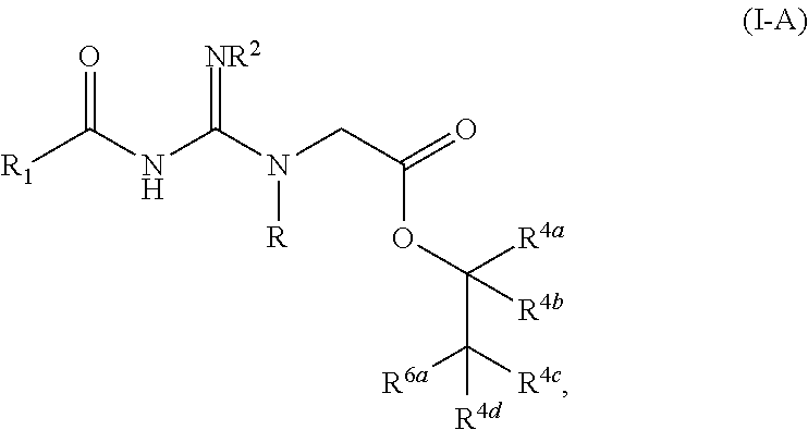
[R1]C(NC(N(CC(OC(C([R6a])([R4c])[R4d])([R4a])[R4b])=O)[R])=[NR2])=O
